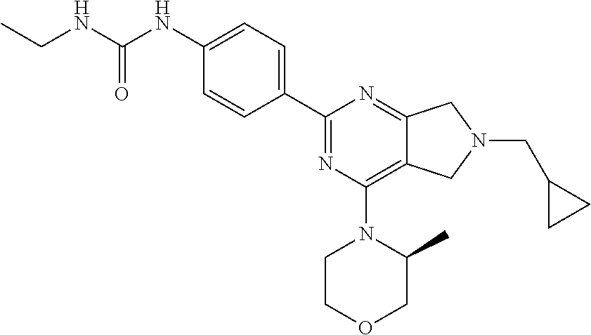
C1(C2=NC(N3CCOCC3C)=C3C(=N2)CN(CC2CC2)C3)=CC=C(NC(NCC)=O)C=C1
